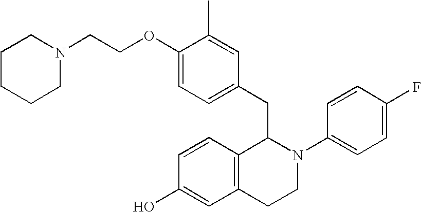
C1(C)=CC(CC2C3=C(CCN2C2=CC=C(F)C=C2)C=C(O)C=C3)=CC=C1OCCN1CCCCC1
